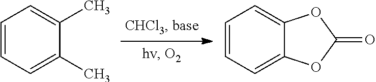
C1=CC=C(C)C(C)=C1.C1=CC=C2C(=C1)OC(=O)O2
